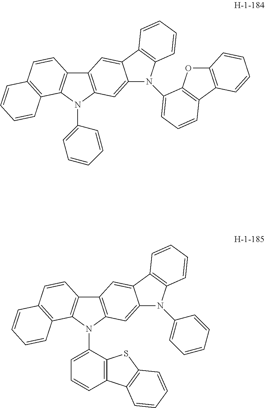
C12=C(N(C3=CC=CC=C3)C3=C1C=CC1=C3C=CC=C1)C=C1C(=C2)C2=C(N1C1=CC=CC3=C1OC1=C3C=CC=C1)C=CC=C2.C12=C(N(C3=CC=CC4=C3SC3=C4C=CC=C3)C3=C1C=CC1=C3C=CC=C1)C=C1C(=C2)C2=C(N1C1=CC=CC=C1)C=CC=C2
